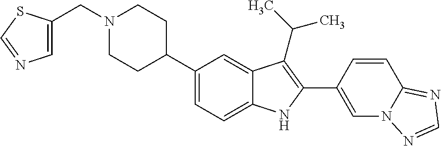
C1(C2CCN(CC3=CN=CS3)CC2)=CC=C2C(=C1)C(C(C)C)=C(C1=CN3C(=NC=N3)C=C1)N2
